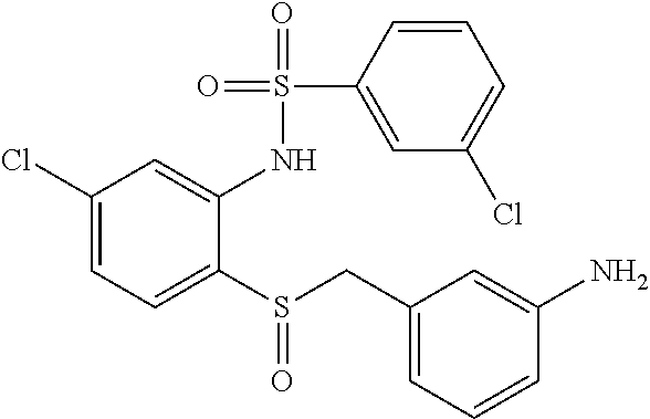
C1(Cl)=CC=C(S(CC2=CC=CC(N)=C2)=O)C(NS(C2=CC(Cl)=CC=C2)(=O)=O)=C1
